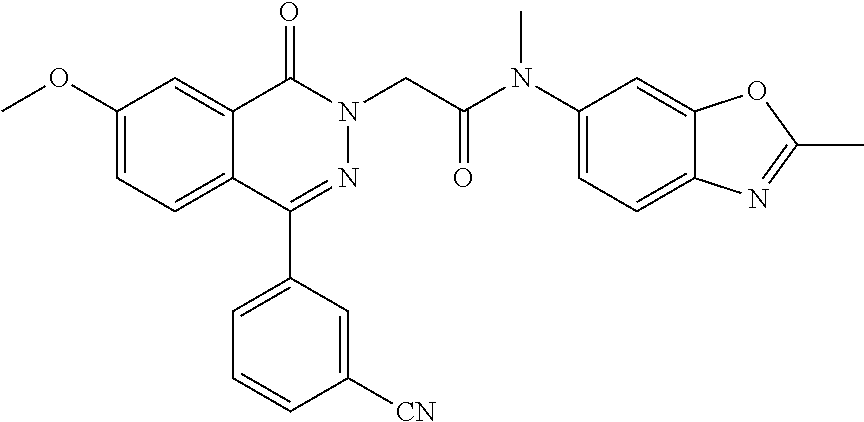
C1(OC)=CC=C2C(=C1)C(=O)N(CC(N(C1=CC=C3C(=C1)OC(C)=N3)C)=O)N=C2C1=CC=CC([CN])=C1
